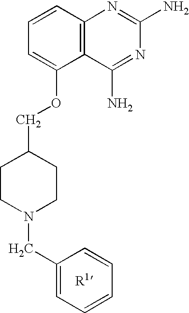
C1=CC2=C(C(OCC3CCN(CC4=CC=CC=C4)CC3)=C1)C(N)=NC(N)=N2.[R1]
